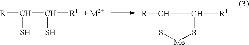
C(C(S)[R1])(S)[R].C1([R])C([R1])S[Me]S1
